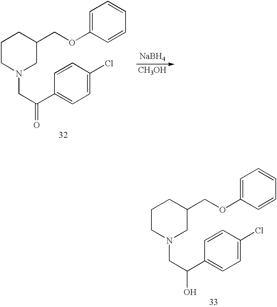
C1CN(CC(C2=CC=C(Cl)C=C2)=O)CC(COC2=CC=CC=C2)C1.[NaBH4].[CH3OH].C1CN(CC(C2=CC=C(Cl)C=C2)O)CC(COC2=CC=CC=C2)C1
